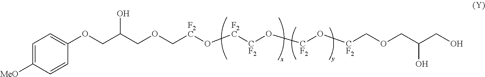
OC(COC[F2C]O[F2C][CF2]O[CF2]O[CF2]COCC(CO)O)COC1=CC=C([MeO])C=C1
